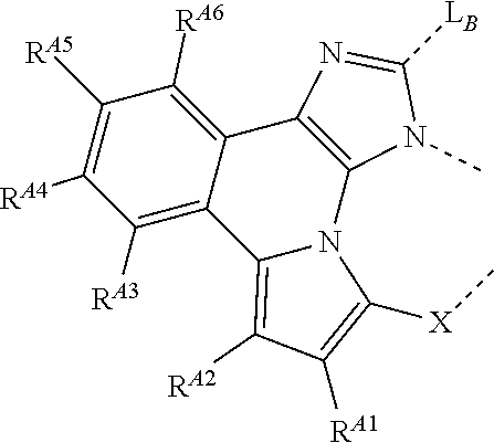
C12=C(N=C([LB])N1C)C1=C([RA6])C([RA5])=C([RA4])C([RA3])=C1C1=C([RA2])C([RA1])=C([X]C)N21
